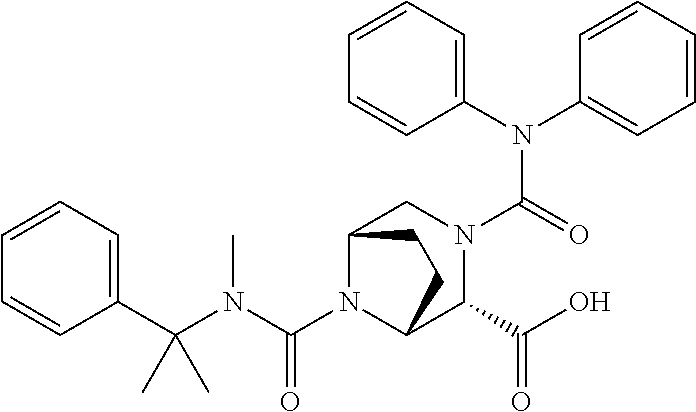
C(N1C2C(C(=O)O)N(C(N(C3=CC=CC=C3)C3=CC=CC=C3)=O)CC1CC2)(N(C(C1=CC=CC=C1)(C)C)C)=O
